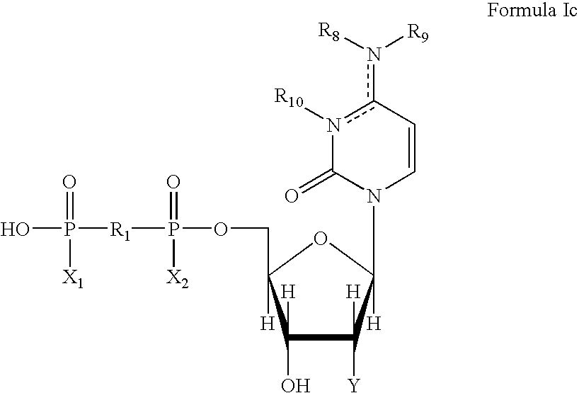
C1([H])(O)C([H])([Y])C(N2C=Cc(n([R9])[R8])n([R10])C2=O)([H])OC1([H])COP([R1]P(O)(=O)[X1])(=O)[X2]
